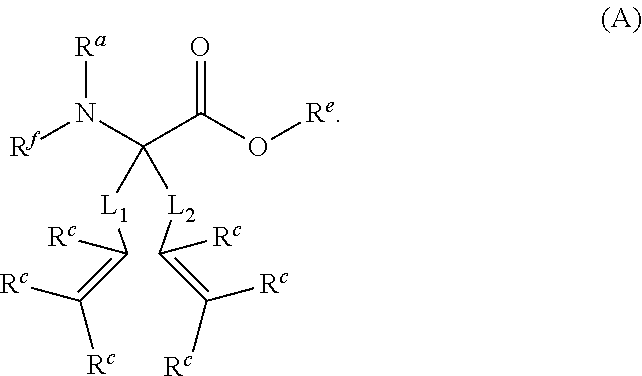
[Rf]N(C(C(O[Re])=O)([L2]C(=C([Rc])[Rc])[Rc])[L1]C(=C([Rc])[Rc])[Rc])[Ra]
